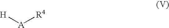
[H][A][R4]
